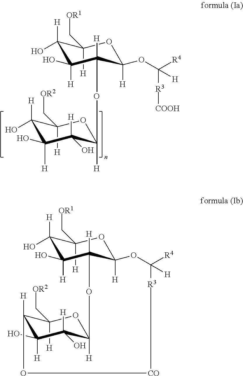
C1([H])(C[OR1])C([H])(O)C(O)([H])C([H])(OC2([H])C([H])(O)C(O)([H])C([H])(O)C([H])(C[OR2])O2)C([H])(OC([R3][COOH])([R4])[H])O1.C1([H])(C[OR1])C([H])(O)C(O)([H])C2([H])C([H])(O1)OC([R4])([H])[R3][CO]OC1([H])C([H])(C[OR2])OC([H])(C([H])(O)C1(O)[H])O2
